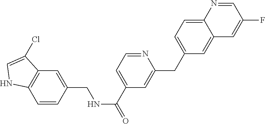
C12=C(C=CC(CNC(=O)C3=CC=NC(CC4=CC=C5C(=C4)C=C(F)C=N5)=C3)=C1)NC=C2Cl
